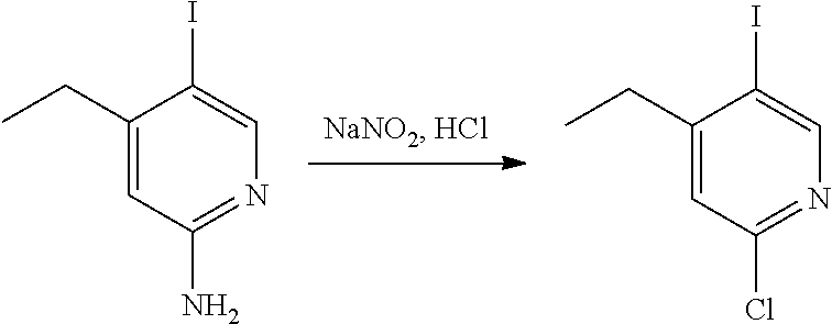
C1(CC)=CC(N)=NC=C1I.C1(CC)=CC(Cl)=NC=C1I
